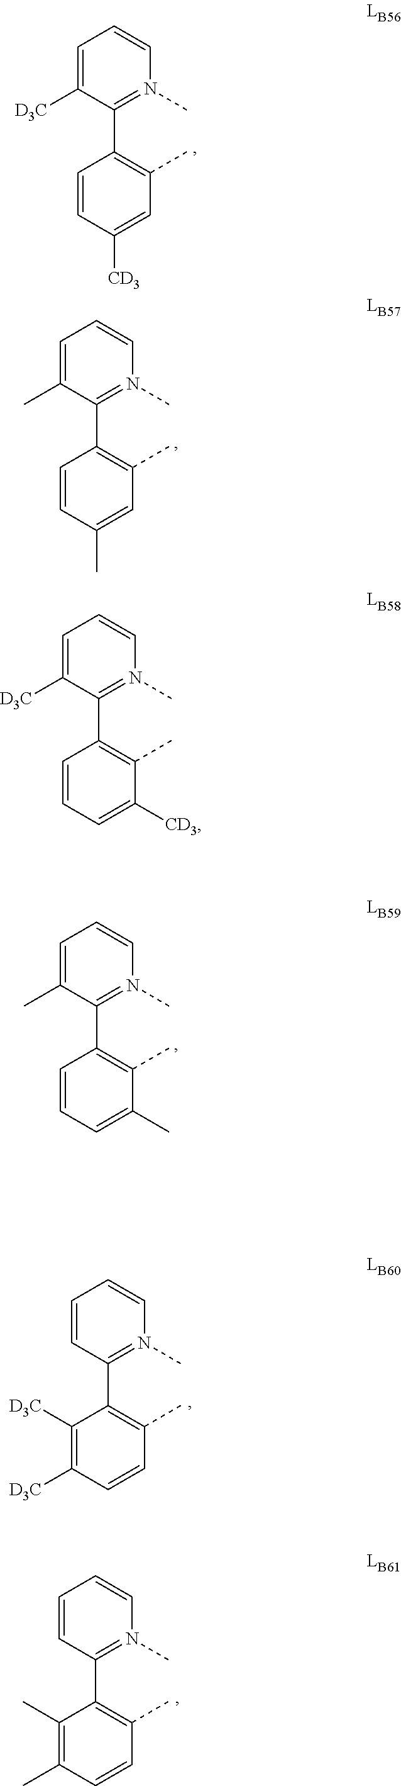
C1=C(C)C(C2=C(C)C=C(C)C=C2)=N(C)C=C1.C1=C(C)C(C2=C(C)C(C)=CC=C2)=N(C)C=C1.C1=CC(C2=C(C)C=CC(C)=C2C)=N(C)C=C1.C1=C([D3C])C(C2=C(C)C([CD3])=CC=C2)=N(C)C=C1.C1=CC(C2=C(C)C=CC([D3C])=C2[D3C])=N(C)C=C1.C1=C([D3C])C(C2=C(C)C=C([CD3])C=C2)=N(C)C=C1
